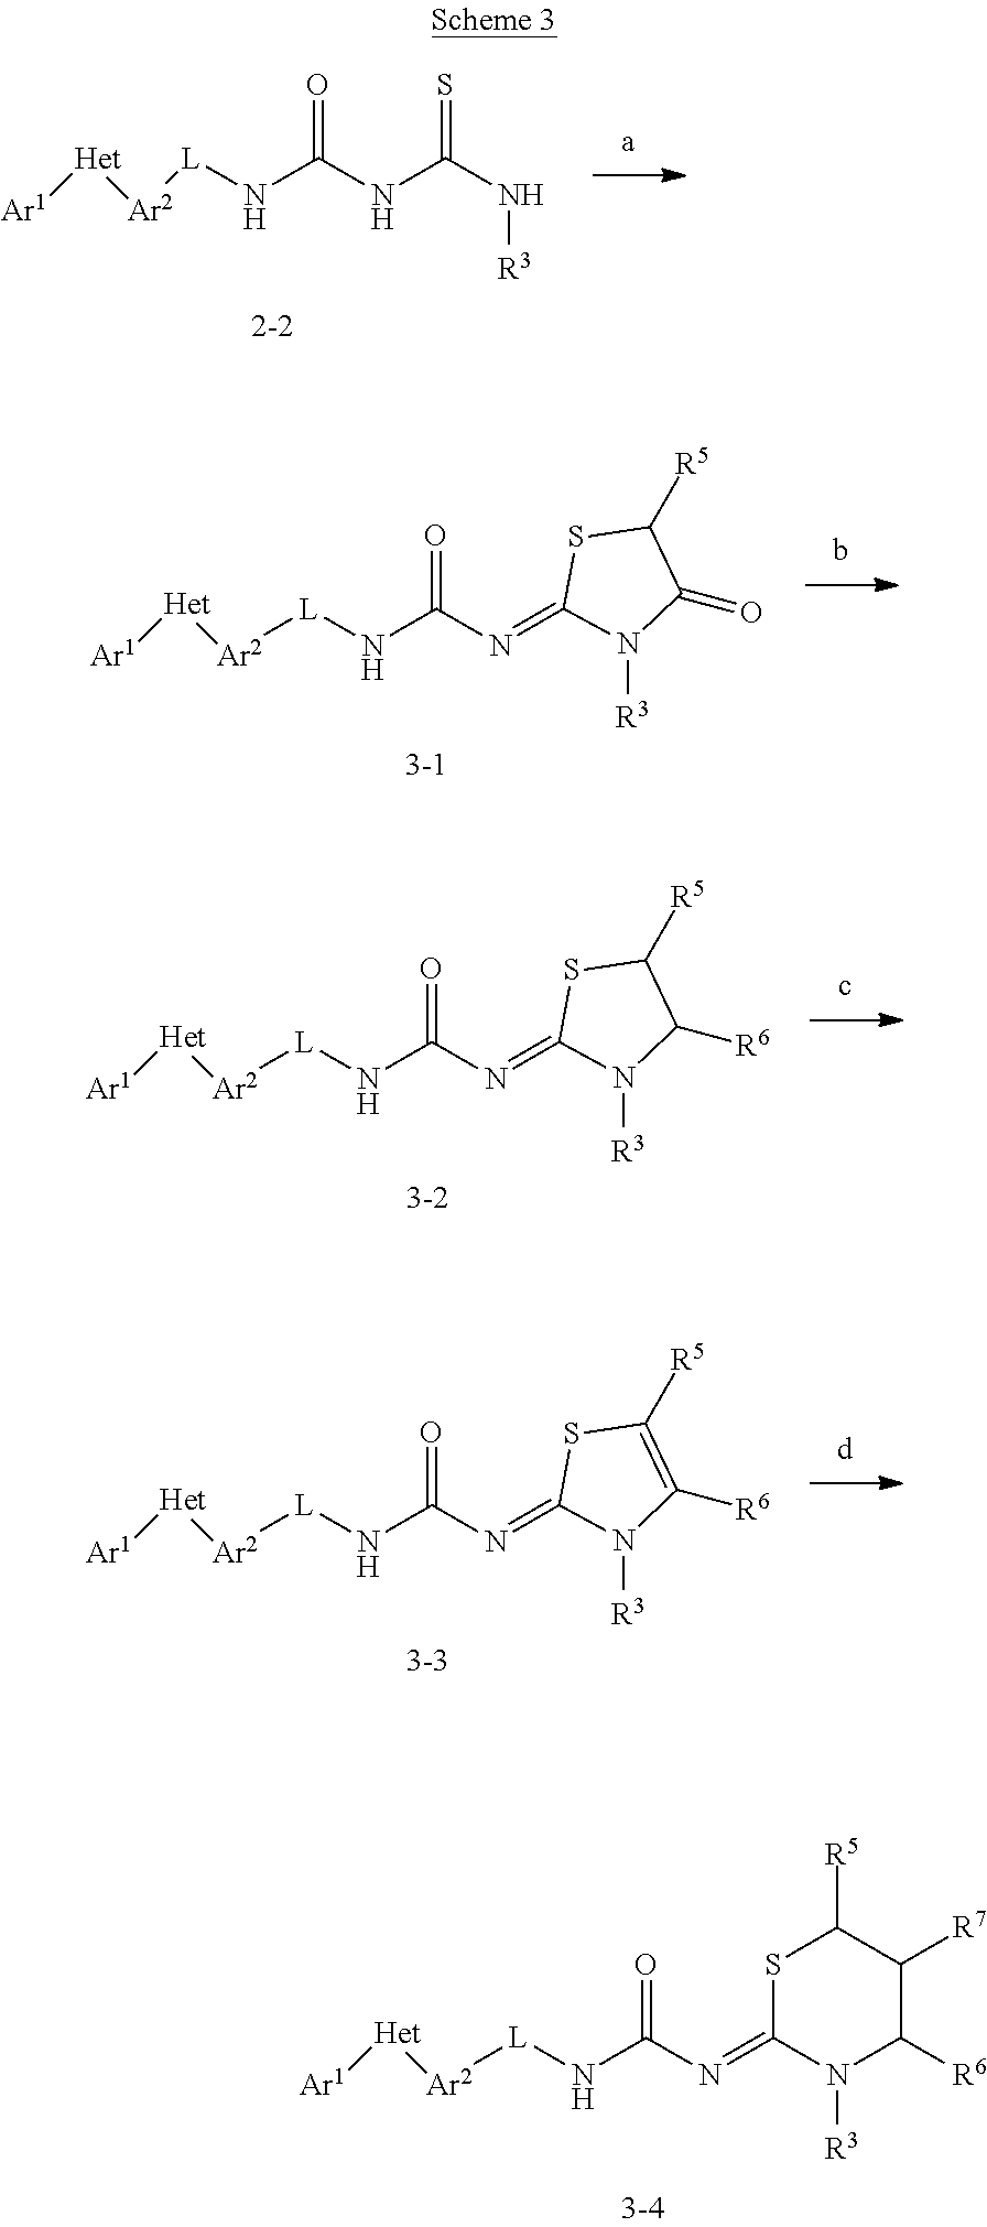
N(C(NC(N[R3])=S)=O)[L][Ar2][Het][Ar1].N(C(N=C1SC([R5])C(=O)N1[R3])=O)[L][Ar2][Het][Ar1].N(C(N=C1SC([R5])C([R6])N1[R3])=O)[L][Ar2][Het][Ar1].N(C(N=C1SC([R5])C([R7])C([R6])N1[R3])=O)[L][Ar2][Het][Ar1].N(C(N=C1SC([R5])=C([R6])N1[R3])=O)[L][Ar2][Het][Ar1]
